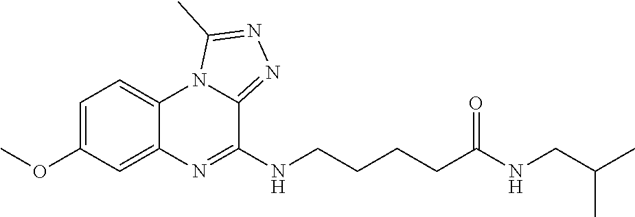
C1=C(OC)C=C2C(=C1)N1C(=NN=C1C)C(NCCCCC(NCC(C)C)=O)=N2
